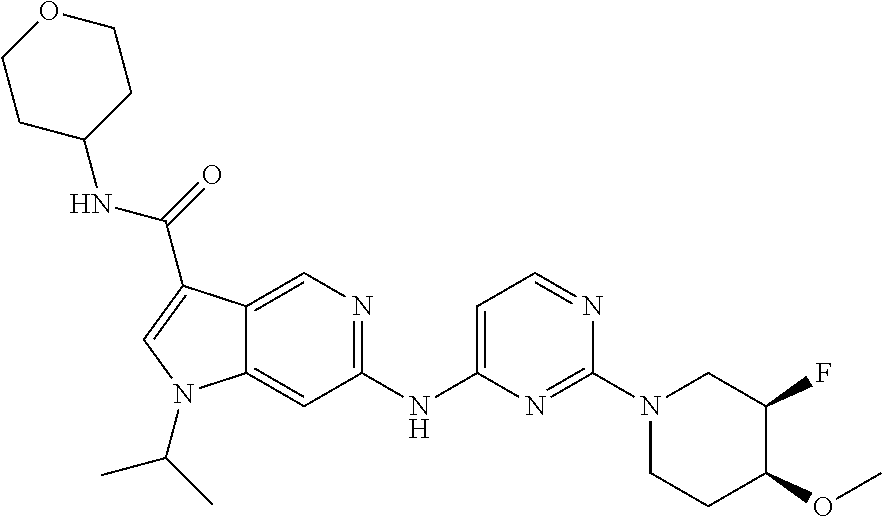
C1(NC2=CC=NC(N3CCC(OC)C(F)C3)=N2)=NC=C2C(=C1)N(C(C)C)C=C2C(=O)NC1CCOCC1
